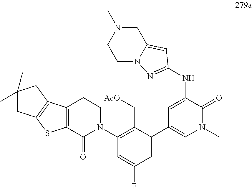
C1(N2CCC3=C(C2=O)SC2=C3CC(C)(C)C2)=C(C[AcO])C(C2=CN(C)C(=O)C(NC3=NN4CCN(C)CC4=C3)=C2)=CC(F)=C1
